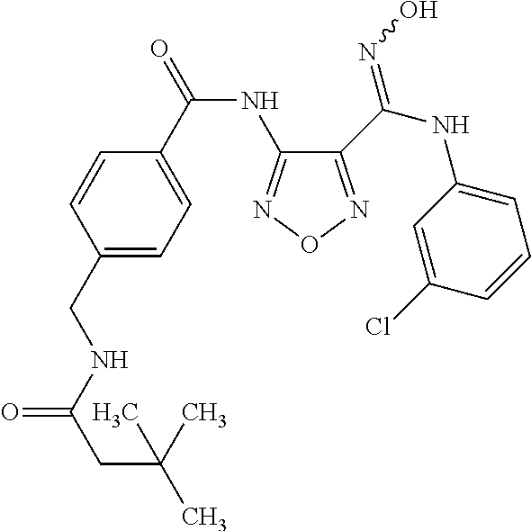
C1(CNC(CC(C)(C)C)=O)=CC=C(C(=O)NC2=NON=C2C(NC2=CC=CC(Cl)=C2)=NO)C=C1
